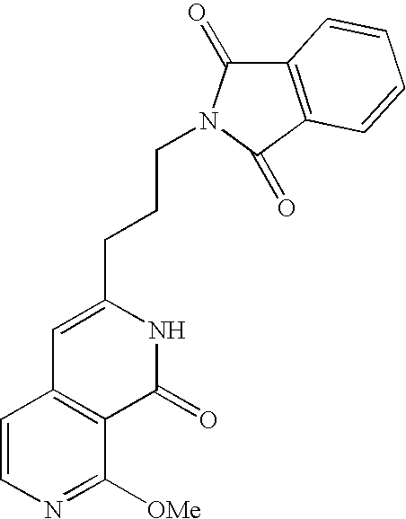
C(CCN1C(=O)C2=C(C1=O)C=CC=C2)C1=CC2=C(C([OMe])=NC=C2)C(=O)N1
